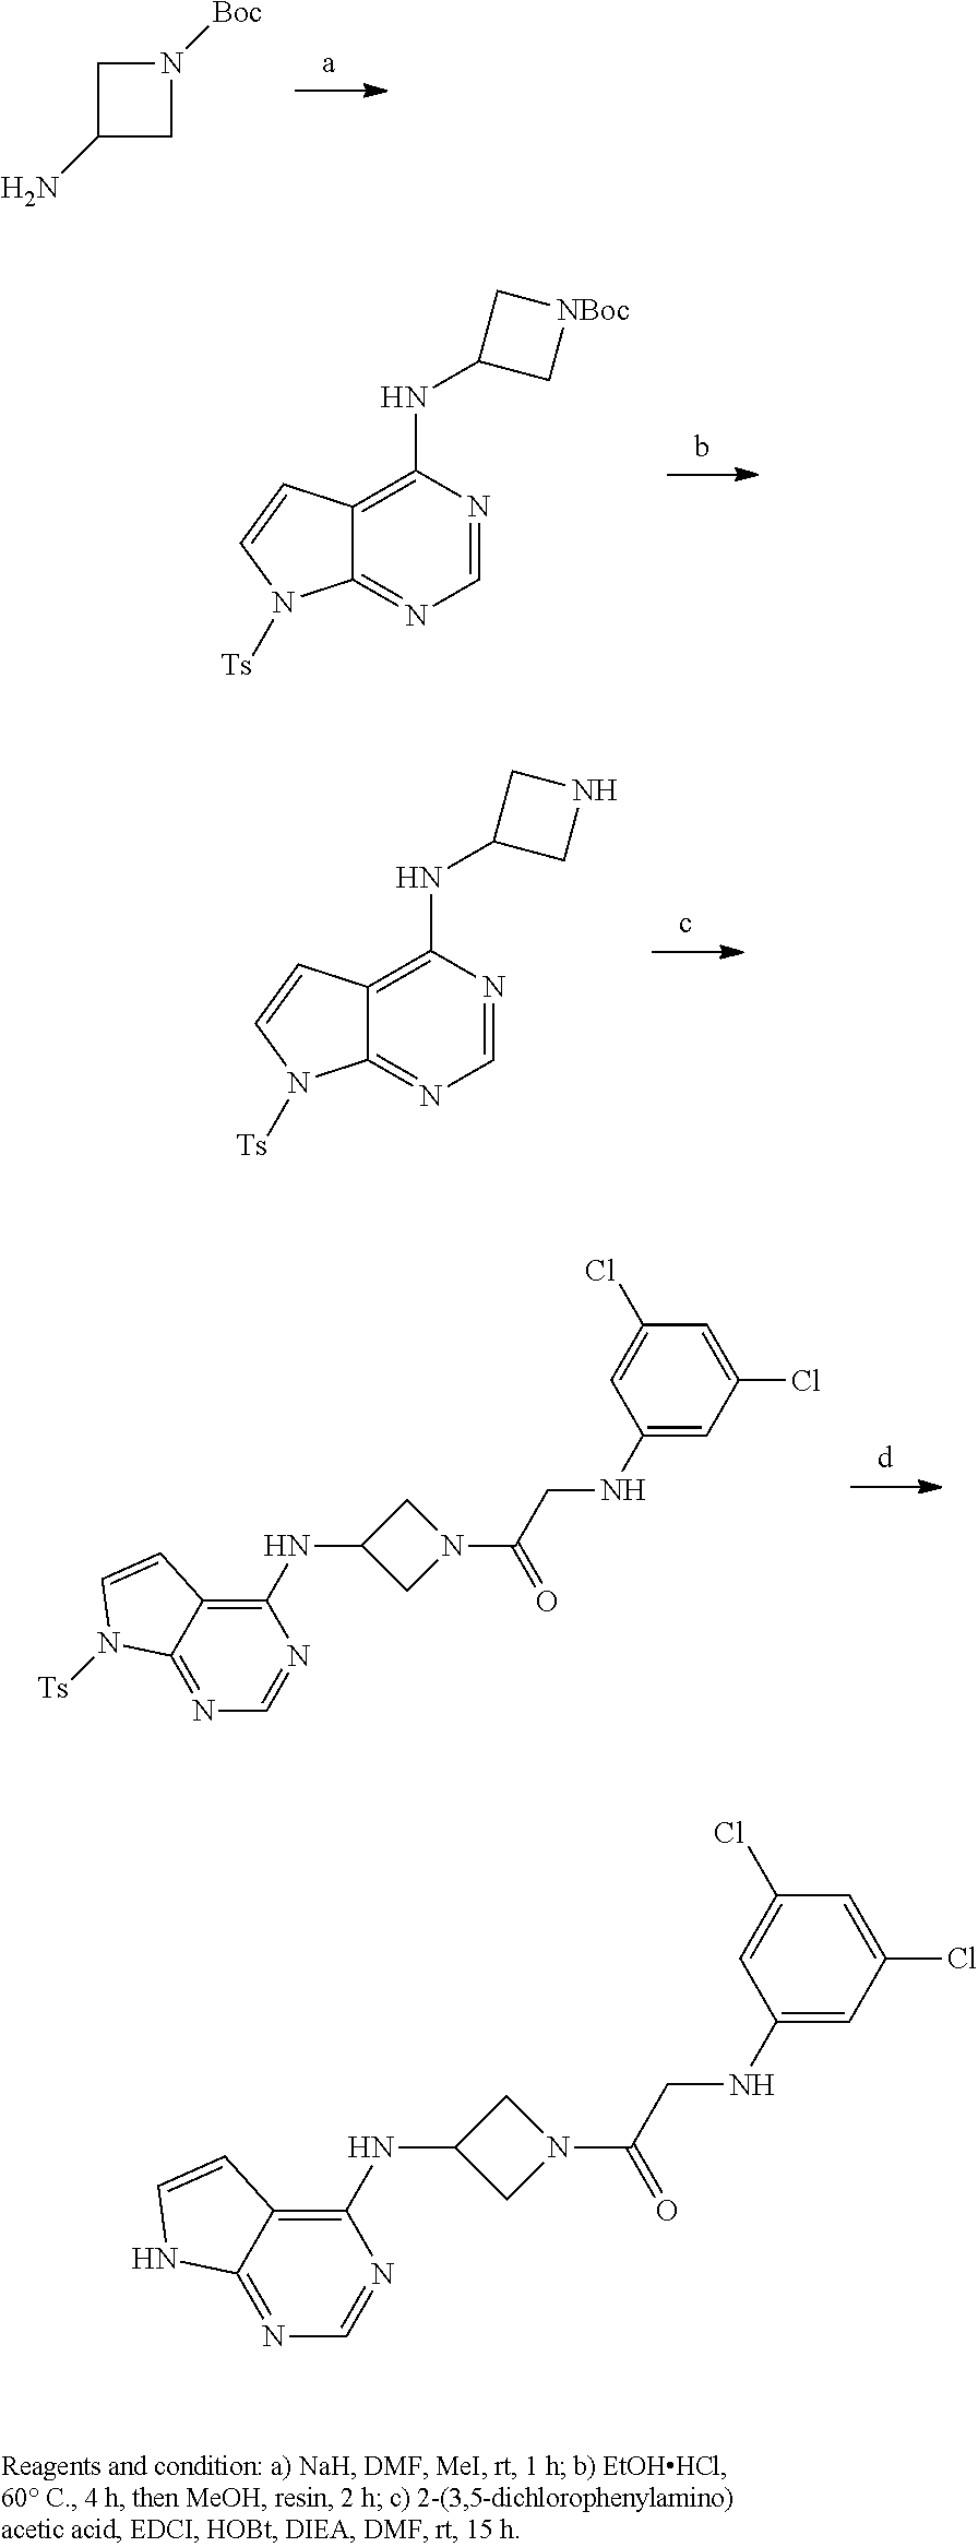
C1N([Boc])CC1N.C1=NC(NC2C[NBoc]C2)=C2C(=N1)N([Ts])C=C2.C1=NC(NC2CNC2)=C2C(=N1)N([Ts])C=C2.C1(NCC(N2CC(NC3=C4C(=NC=N3)N([Ts])C=C4)C2)=O)=CC(Cl)=CC(Cl)=C1.C1(NCC(N2CC(NC3=C4C(=NC=N3)NC=C4)C2)=O)=CC(Cl)=CC(Cl)=C1
